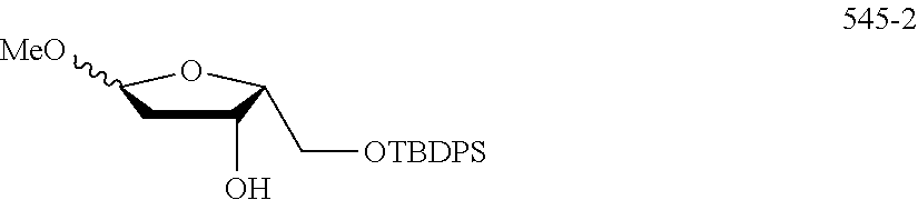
C1(O)CC([MeO])OC1C[OTBDPS]
